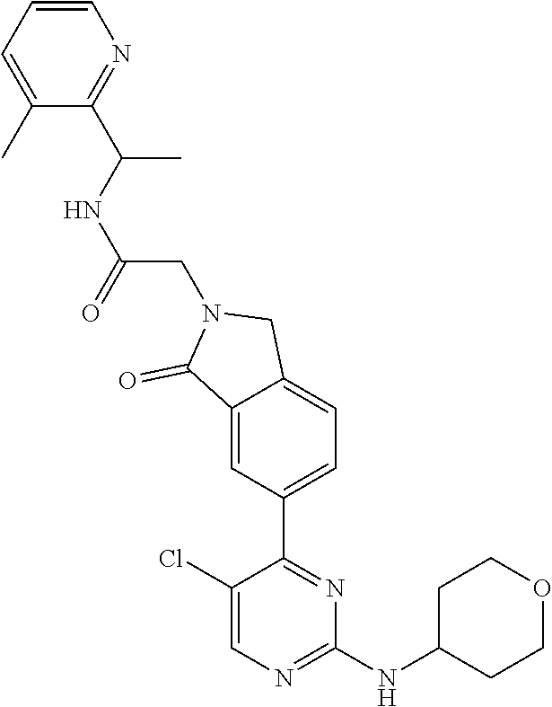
C1(Cl)=CN=C(NC2CCOCC2)N=C1C1=CC=C2C(=C1)C(=O)N(CC(NC(C)C1=NC=CC=C1C)=O)C2
